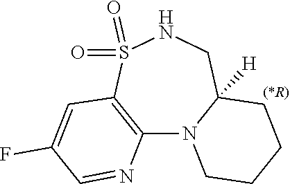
C12=C(S(=O)(=O)NCC3([H])N1CCCC3)C=C(F)C=N2
